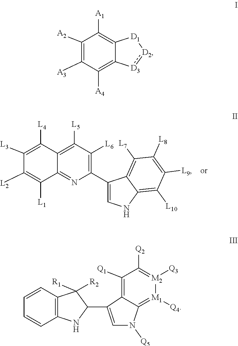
C12=C([L5])C([L6])=C(C3=CNC4=C([L10])C([L9])=C([L8])C([L7])=C34)N=C1C([L1])=C([L2])C([L3])=C2[L4].C1([A2])=C([A3])C([A4])=C2C(=C1[A1])[D1][D2]:[D3]2.C1=CC2=C(C=C1)NC(C1=CN([Q5])C3=[M1]([Q4])[M2]([Q3])=C([Q2])C([Q1])=C13)C2([R1])[R2]
